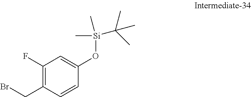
C1(F)=C(CBr)C=CC(O[Si](C(C)(C)C)(C)C)=C1
